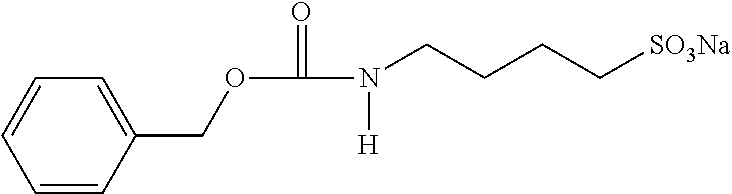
C1=CC=CC(COC(=O)N([H])CCCC[SO3Na])=C1
